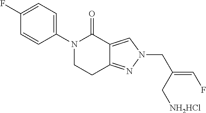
N1(CC(=CF)C[NH2HCl])C=C2C(=N1)CCN(C1=CC=C(F)C=C1)C2=O
